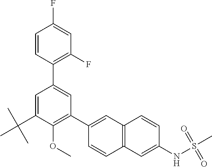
C1=CC(C2=CC(C3=CC4=C(C=C3)C=C(NS(C)(=O)=O)C=C4)=C(OC)C(C(C)(C)C)=C2)=C(F)C=C1F
